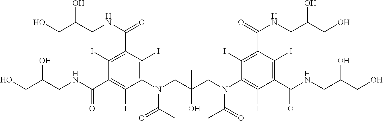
C1(I)=C(C(NCC(CO)O)=O)C(I)=C(N(CC(CN(C2=C(I)C(C(=O)NCC(CO)O)=C(I)C(C(NCC(CO)O)=O)=C2I)C(=O)C)(O)C)C(C)=O)C(I)=C1C(NCC(CO)O)=O
